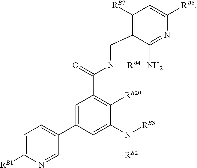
C1=C([RB1])N=CC(C2=CC(C(=O)N([RB4])CC3=C([RB7])C=C([RB6])N=C3N)=C([RB20])C(N([RB3])[RB2])=C2)=C1
